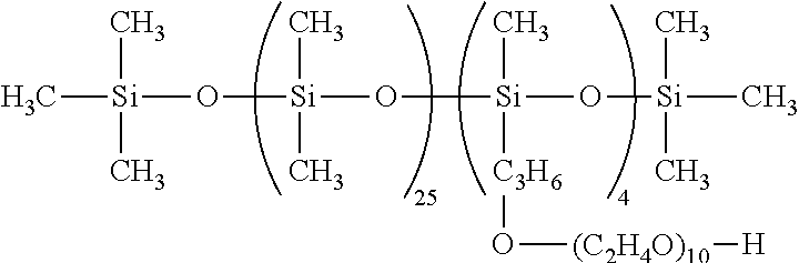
C[Si](C)(C)O[Si](C)(C)O[Si]([C3H6]O[(C2H4O)10][H])(C)O[Si](C)(C)C
